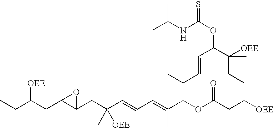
CCC(C(C1C(CC(C=CC=C(C2OC(=O)CC([OEE])CCC([OEE])(C)C(OC(NC(C)C)=S)C=CC2C)C)([OEE])C)O1)C)[OEE]
